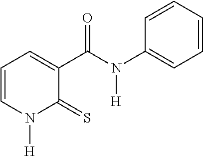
C1=CN([H])C(=S)C(C(N([H])C2=CC=CC=C2)=O)=C1
